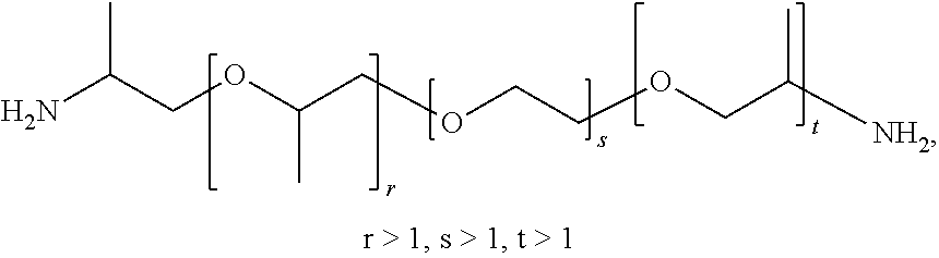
NC(COC(COCCOCC([NH2])C)C)C
